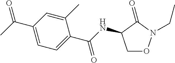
C1=C(C(C)=O)C=C(C)C(C(NC2CON(CC)C2=O)=O)=C1
